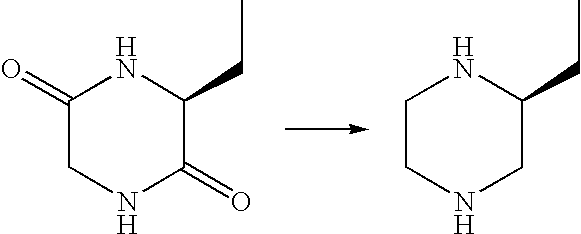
C1(=O)CNC(=O)C(CC)N1.C1CNCC(CC)N1
